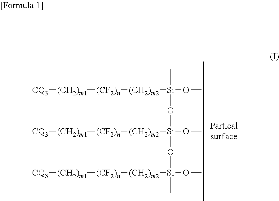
[CQ3][(CH2)m1][(CF2)n][(CH2)m2][Si](OC)(C)O[Si]([(CH2)m2][(CF2)n][(CH2)m1][CQ3])(OC)O[Si]([(CH2)m2][(CF2)n][(CH2)m1][CQ3])(OC)C
